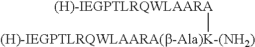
[(H)-IEGPTLRQWLAARA(b-Ala)K-(NH2)][(H)-IEGPTLRQWLAARA]
